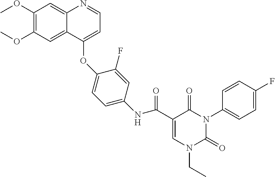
C1=C(C(NC2=CC=C(OC3=CC=NC4=CC(OC)=C(OC)C=C43)C(F)=C2)=O)C(=O)N(C2=CC=C(F)C=C2)C(=O)N1CC
